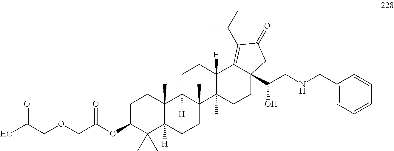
C1C(OC(COCC(O)=O)=O)C(C)(C)C2([H])C(C)(C1)C1([H])C(C)(CC2)C2(C)C([H])(CC1)C1=C(C(C)C)C(=O)CC1(C(CNCC1=CC=CC=C1)O)CC2
